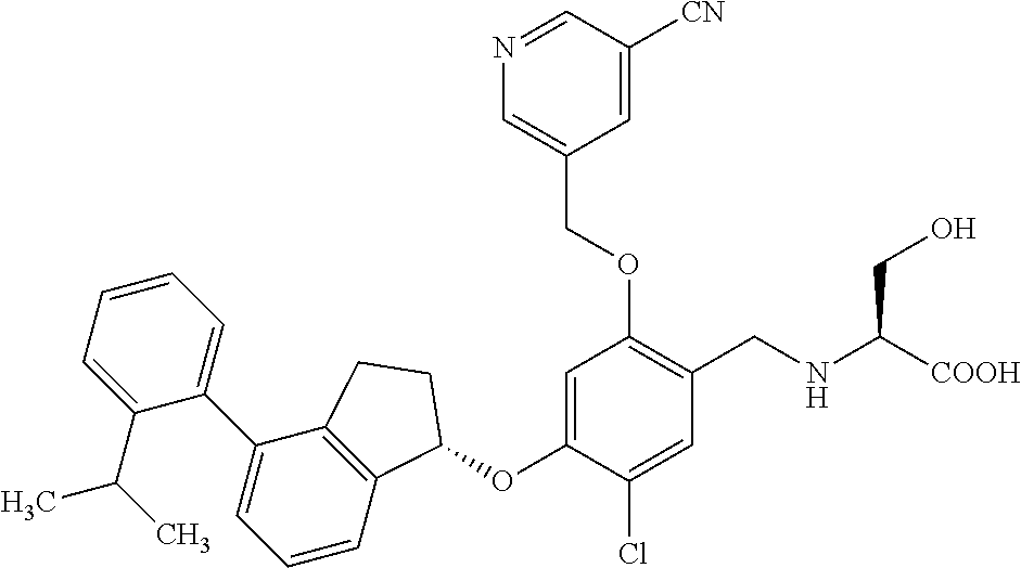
C1(C(C)C)=CC=CC=C1C1=CC=CC2=C1CCC2OC1=CC(OCC2=CN=CC([CN])=C2)=C(CNC([COOH])CO)C=C1Cl
